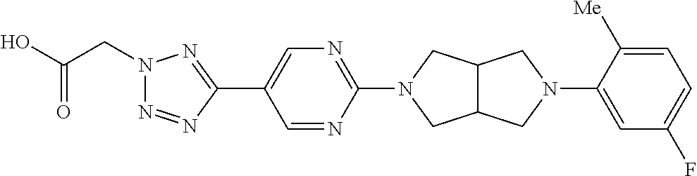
OC(CN1N=NC(C2=CN=C(N3CC4C(C3)CN(C3=CC(F)=CC=C3[Me])C4)N=C2)=N1)=O
